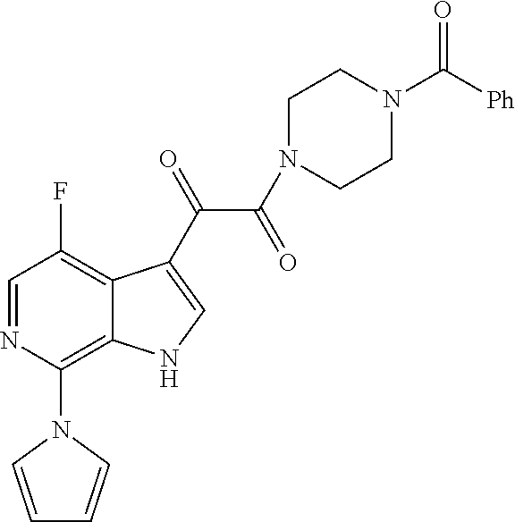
C1=NC(N2C=CC=C2)=C2C(=C1F)C(C(=O)C(=O)N1CCN(C([Ph])=O)CC1)=CN2
